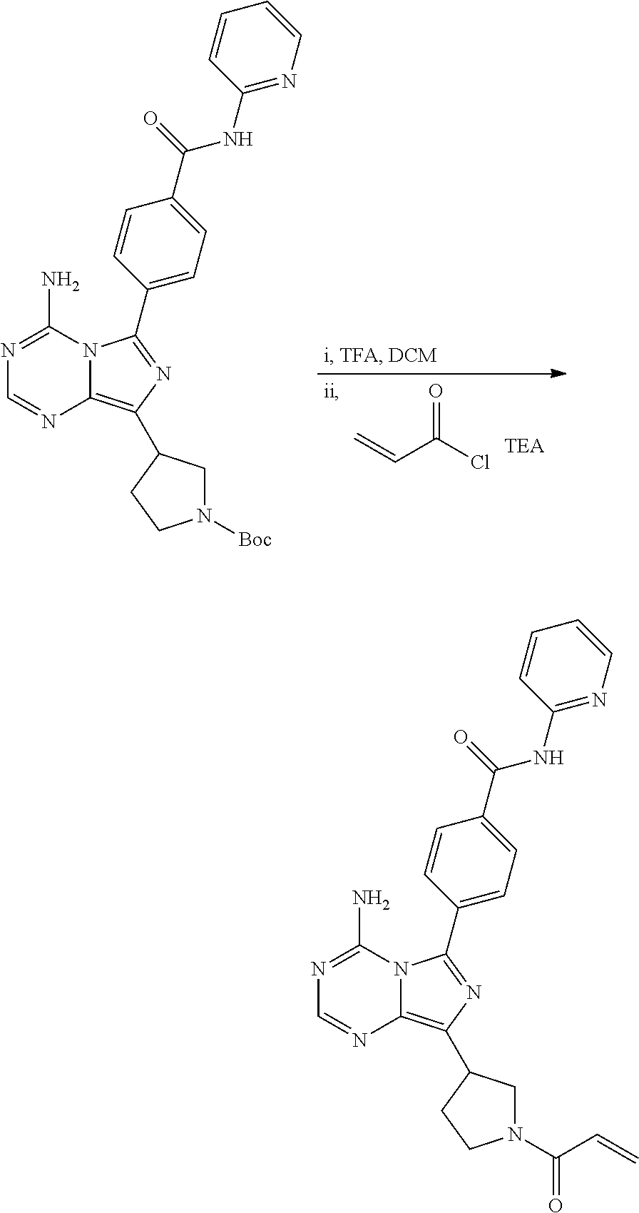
C=CC(Cl)=O.N1=C(N)N2C(=C(C3CN([Boc])CC3)N=C2C2=CC=C(C(=O)NC3=NC=CC=C3)C=C2)N=C1.N1=C(N)N2C(=C(C3CN(C(=O)C=C)CC3)N=C2C2=CC=C(C(=O)NC3=NC=CC=C3)C=C2)N=C1
